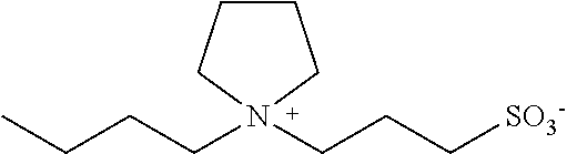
C1CCN(CCCC)(CCC[SO3-])C1
